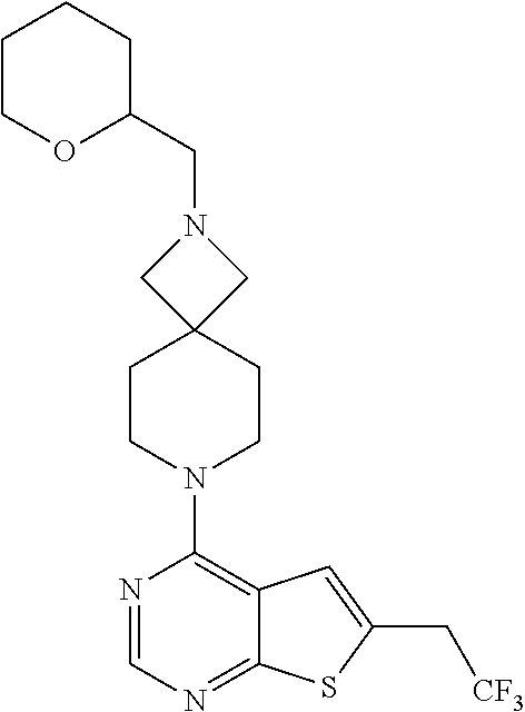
C(N1CC2(C1)CCN(C1=C3C(=NC=N1)SC(C[CF3])=C3)CC2)C1CCCCO1
